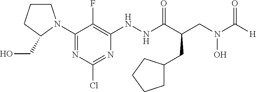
C1(N2CCCC2CO)=NC(Cl)=NC(NNC(C(CC2CCCC2)CN(O)C(=O)[H])=O)=C1F
